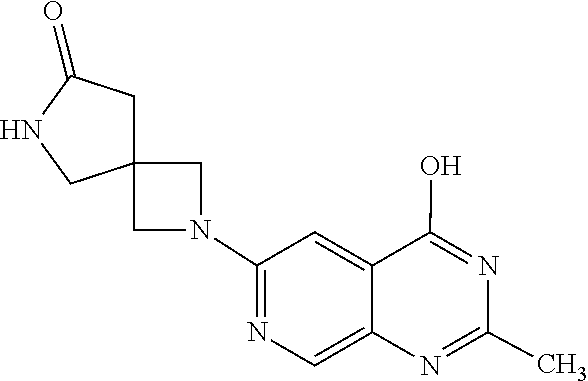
N1=C(O)C2=CC(N3CC4(CNC(=O)C4)C3)=NC=C2N=C1C
